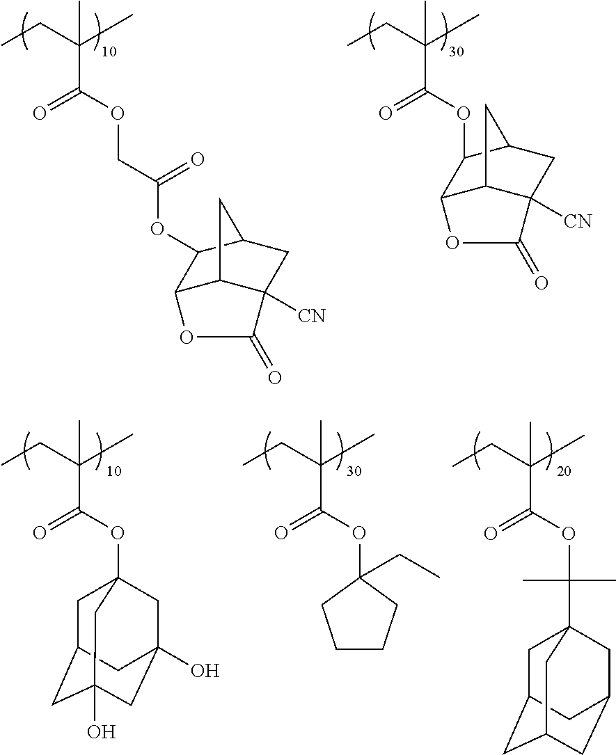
C(C(C)(C(OC1C2C3C([CN])(CC1C3)C(=O)O2)=O)C)C.C(C(C)(C(OCC(OC1C2C3C([CN])(CC1C3)C(=O)O2)=O)=O)C)C.C(C)C(C)(C(OC12CC3CC(O)(CC(O)(C1)C3)C2)=O)C.C(C)C(C)(C(OC1(CC)CCCC1)=O)C.C(C)C(C)(C(OC(C12CC3CC(CC(C1)C3)C2)(C)C)=O)C
